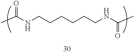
CC(NCCCCCCNC(C)=O)=O
